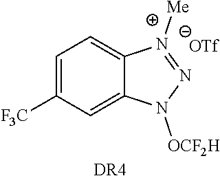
C1=C([F3C])C=C2C(=C1)N([Me])=NN2[OCF2H].[OTf].[DR4]
